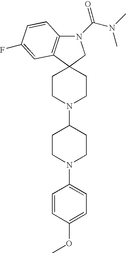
N1(C(N(C)C)=O)C2=C(C3(C1)CCN(C1CCN(C4=CC=C(OC)C=C4)CC1)CC3)C=C(F)C=C2
